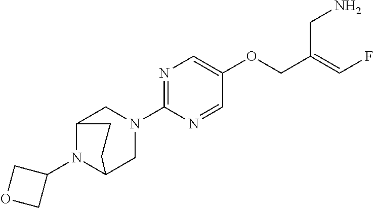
C12N(C3COC3)C(CN(C3=NC=C(OCC(=CF)CN)C=N3)C1)CC2
